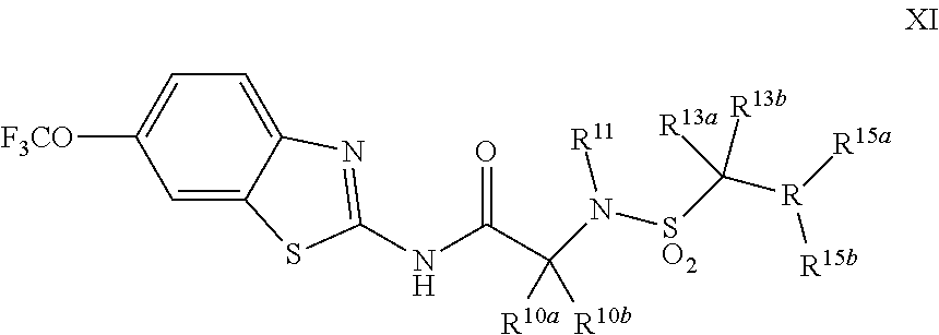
C1=C2C(=CC=C1[F3CO])N=C(NC(=O)C(N([SO2]C([R]([R15a])[R15b])([R13a])[R13b])[R11])([R10a])[R10b])S2
